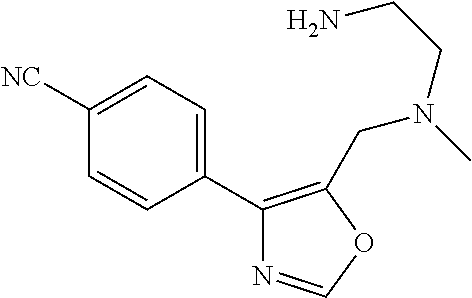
C1([NC])=CC=C(C2=C(CN(C)CCN)OC=N2)C=C1
